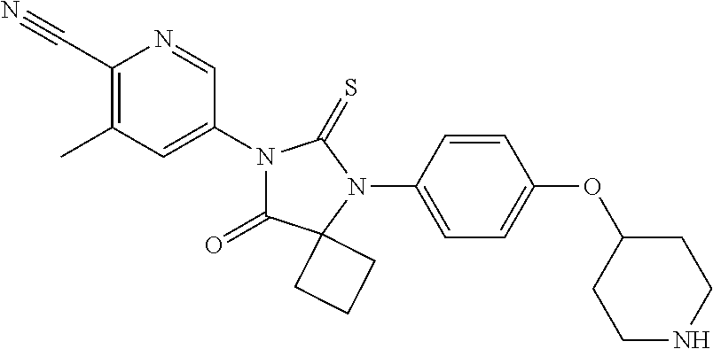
C1(C#N)=C(C)C=C(N2C(=O)C3(N(C4=CC=C(OC5CCNCC5)C=C4)C2=S)CCC3)C=N1
